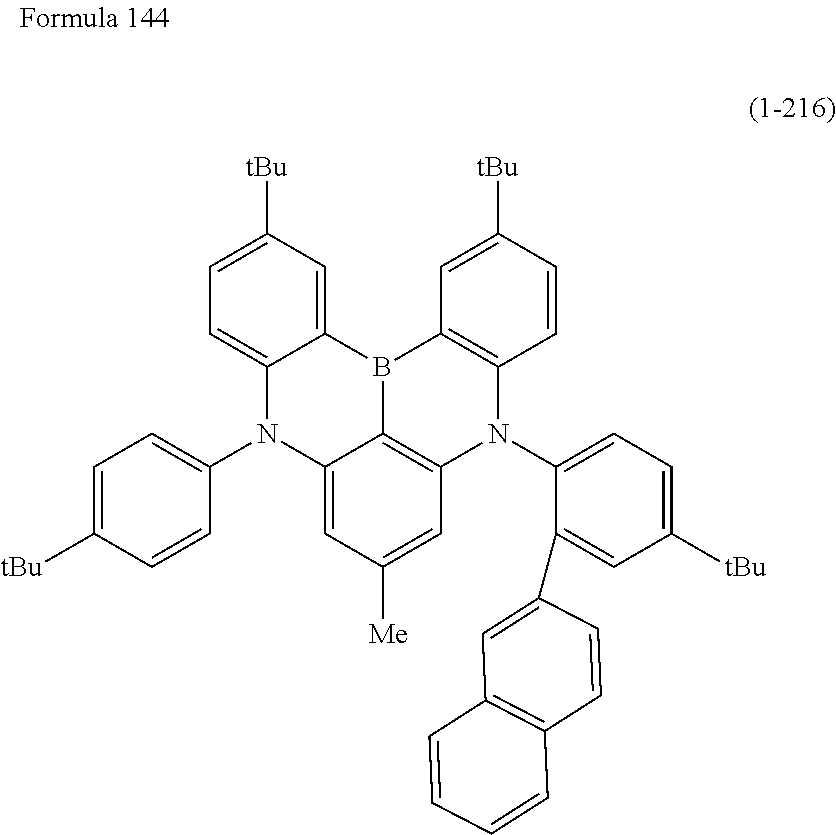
C1=C([tBu])C=C2C(=C1)N(C1=CC=C([tBu])C=C1)C1=CC([Me])=CC3=C1B2C1=C(C=CC([tBu])=C1)N3C1=CC=C([tBu])C=C1C1=CC2=C(C=C1)C=CC=C2
